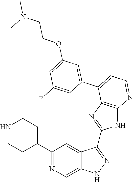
C1(C2=NC=C3C(=C2)C(C2=NC4=C(N2)N=CC=C4C2=CC(OCCN(C)C)=CC(F)=C2)=NN3)CCNCC1
